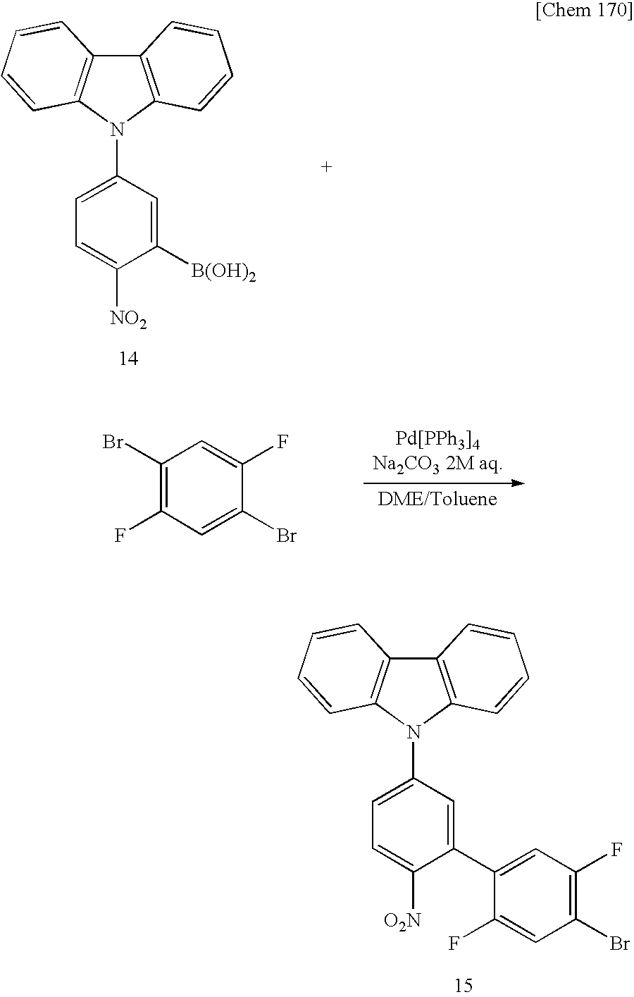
C12=C(N(C3=CC=C([O2N])C(C4=CC(F)=C(Br)C=C4F)=C3)C3=C1C=CC=C3)C=CC=C2.C12=C(N(C3=CC=C([NO2])C([B(OH)2])=C3)C3=C1C=CC=C3)C=CC=C2.C1(Br)=C(F)C=C(Br)C(F)=C1
